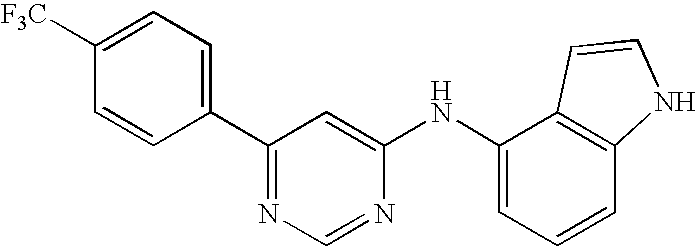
[F3C]C1=CC=C(C2=NC=NC(NC3=CC=CC4=C3C=CN4)=C2)C=C1
